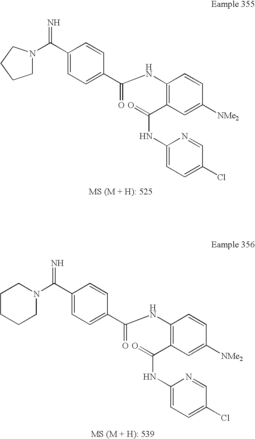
N=C(C1=CC=C(C(NC2=C(C(NC3=CC=C(Cl)C=N3)=O)C=C([NMe2])C=C2)=O)C=C1)N1CCCC1.C1(C(=N)N2CCCCC2)=CC=C(C(NC2=C(C(NC3=CC=C(Cl)C=N3)=O)C=C([NMe2])C=C2)=O)C=C1
